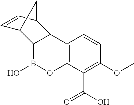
C12=C(C(C(O)=O)=C(OC)C=C1)OB(O)C1C3C=CC(C21)C3
